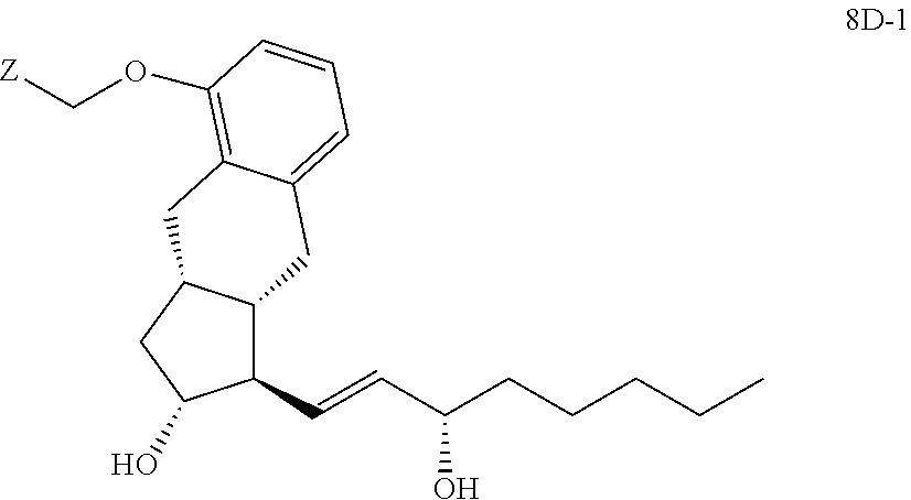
C1(C=CC(CCCCC)O)C2C(CC1O)CC1=C(OC[Z])C=CC=C1C2
